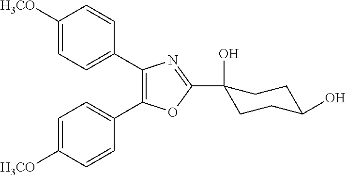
C1([H3CO])=CC=C(C2=C(C3=CC=C([H3CO])C=C3)OC(C3(O)CCC(O)CC3)=N2)C=C1
